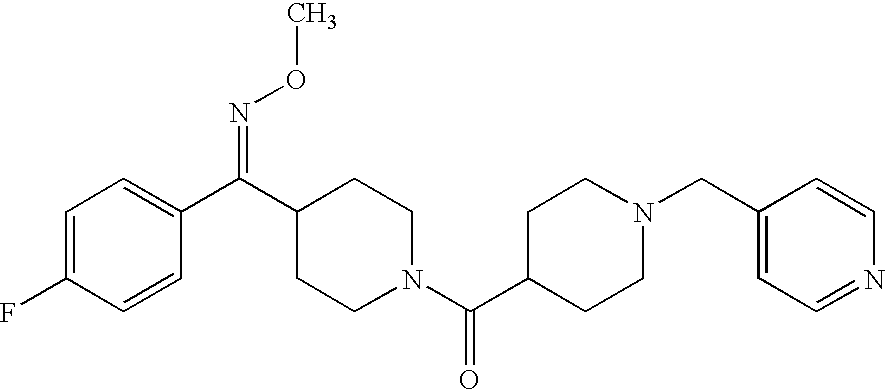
C1=C(F)C=CC(C(=NOC)C2CCN(C(=O)C3CCN(CC4=CC=NC=C4)CC3)CC2)=C1
